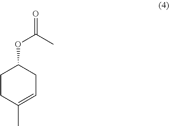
C1CC(C)=CCC1OC(C)=O
